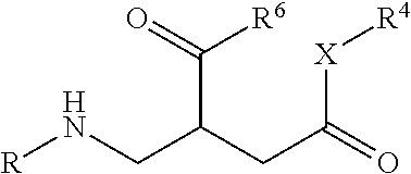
[R]NCC(CC(=O)[X][R4])C(=O)[R6]
